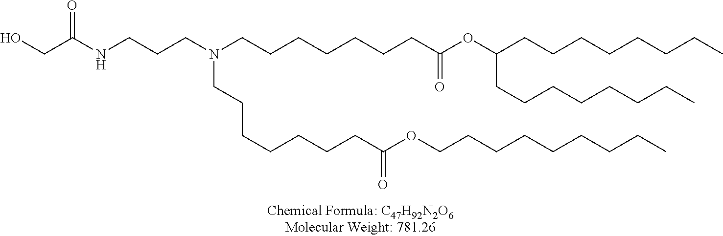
OCC(NCCCN(CCCCCCCC(OC(CCCCCCCC)CCCCCCCC)=O)CCCCCCCC(OCCCCCCCCC)=O)=O
